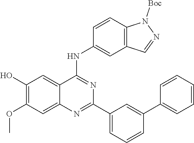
C1(C2=CC(C3=NC4=CC(OC)=C(O)C=C4C(NC4=CC5=C(C=C4)N([Boc])N=C5)=N3)=CC=C2)=CC=CC=C1
